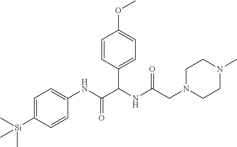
C1=C([Si](C)(C)C)C=CC(NC(=O)C(NC(CN2CCN(C)CC2)=O)C2=CC=C(OC)C=C2)=C1
